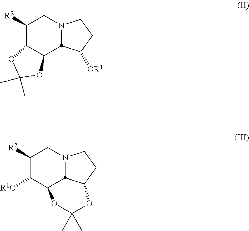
C1([R2])C2C(OC(C)(C)O2)C2N(C1)CCC2[OR1].C1([R2])C([R1O])C2C3N(C1)CCC3OC(C)(C)O2
